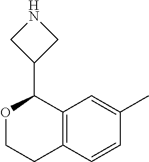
O1CCC2=C(C1C1CNC1)C=C(C)C=C2
